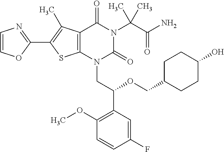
C12=C(C(C)=C(C3=NC=CO3)S1)C(=O)N(C(C(=O)N)(C)C)C(=O)N2CC(C1=C(OC)C=CC(F)=C1)OCC1CCC(O)CC1
